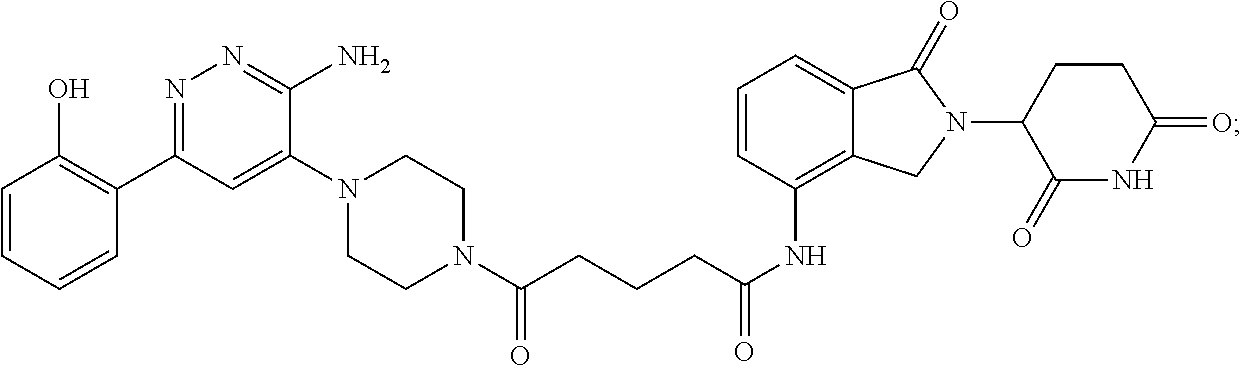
C(C(NC1=C2C(=CC=C1)C(=O)N(C1C(=O)NC(=O)CC1)C2)=O)CCC(N1CCN(C2=CC(C3=C(O)C=CC=C3)=NN=C2N)CC1)=O
